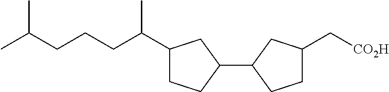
CC(CCCC(C1CCC(C2CC(C[CO2H])CC2)C1)C)C
